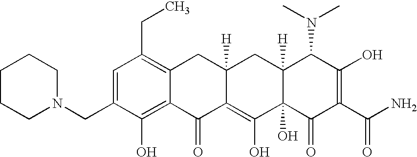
C1(CN2CCCCC2)=CC(CC)=C2C(=C1O)C(=O)C1=C(O)C3(O)C([H])(CC1([H])C2)C(N(C)C)C(O)=C(C(N)=O)C3=O
